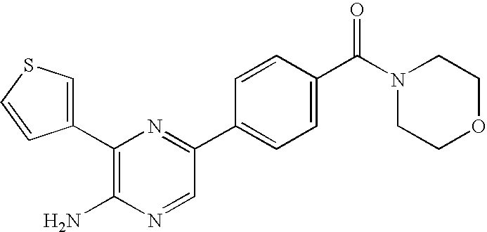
C1(C2=C(N)N=CC(C3=CC=C(C(N4CCOCC4)=O)C=C3)=N2)=CSC=C1
